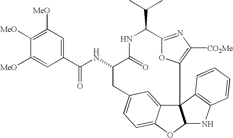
C123C4=CC(=CC=C4OC1NC1=C2C=CC=C1)CC(NC(=O)C1=CC([MeO])=C([MeO])C([MeO])=C1)C(=O)NC(C(C)C)C1=NC([CO2Me])=C3O1
